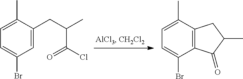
C1=C(CC(C)C(=O)Cl)C(C)=CC=C1Br.C12=C(C(C)=CC=C1Br)CC(C)C2=O
